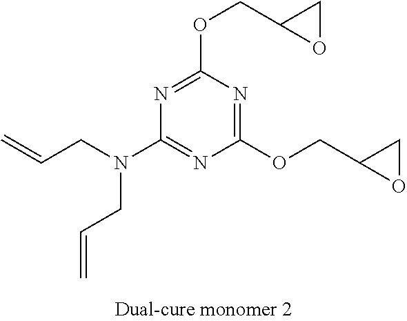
C1(OCC2OC2)=NC(OCC2OC2)=NC(N(CC=C)CC=C)=N1
